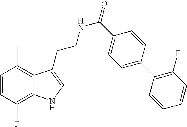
C1=CC(F)=C2C(=C1C)C(CCNC(=O)C1=CC=C(C3=C(F)C=CC=C3)C=C1)=C(C)N2
